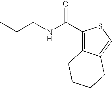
C(NCCC)(C1=C2C(=CS1)CCCC2)=O
